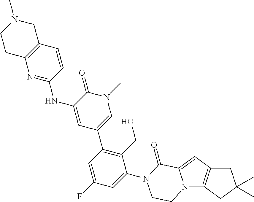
N12C3=C(C=C1C(=O)N(C1=CC(F)=CC(C4=CN(C)C(=O)C(NC5=NC6=C(C=C5)CN(C)CC6)=C4)=C1CO)CC2)CC(C)(C)C3
